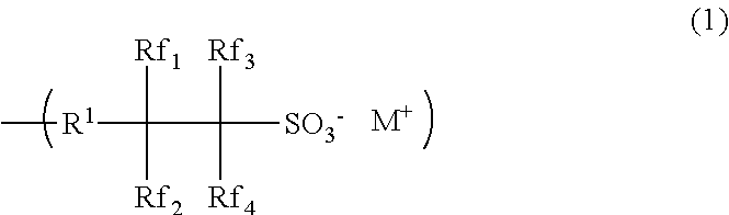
C[R1]C(C([SO3-])([Rf3])[Rf4])([Rf1])[Rf2].[M+]
